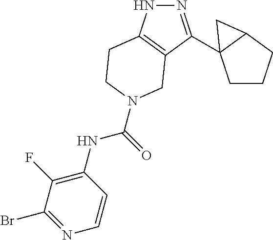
N1=C(C23CCCC2C3)C2=C(N1)CCN(C(NC1=C(F)C(Br)=NC=C1)=O)C2
